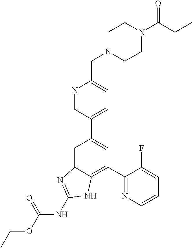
C1(C2=NC=CC=C2F)=C2C(=CC(C3=CC=C(CN4CCN(C(CC)=O)CC4)N=C3)=C1)N=C(NC(OCC)=O)N2
